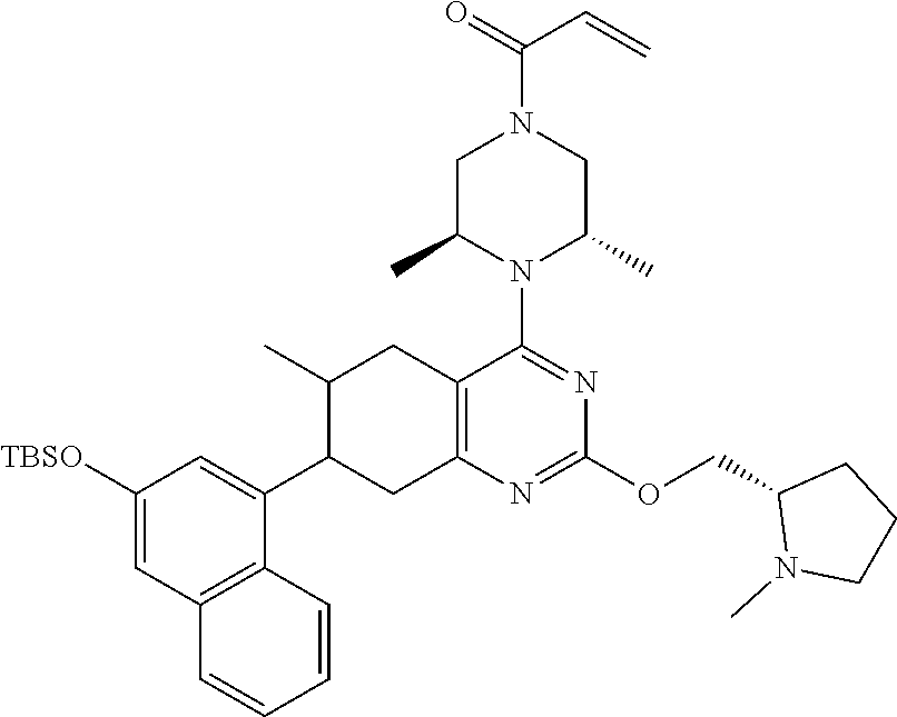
C1([TBSO])=CC2=C(C(C3CC4=C(CC3C)C(N3C(C)CN(C(=O)C=C)CC3C)=NC(OCC3N(C)CCC3)=N4)=C1)C=CC=C2
